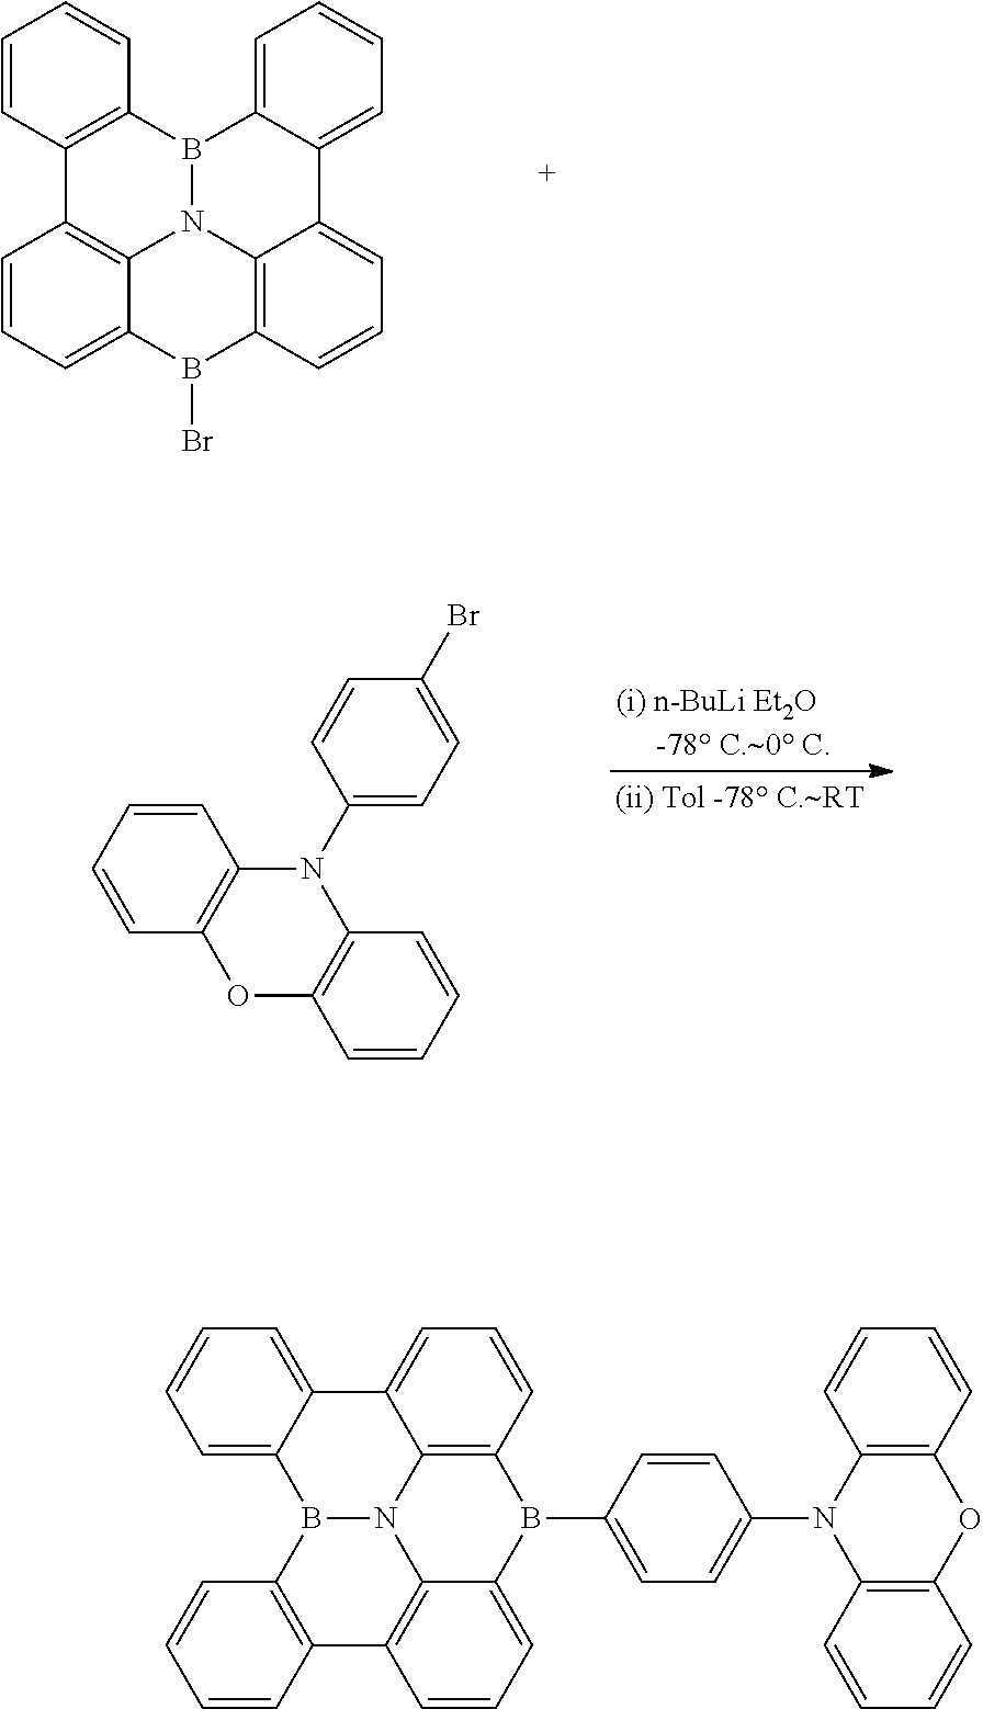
C1=CC2=C(C=C1)B1C3=CC=CC=C3C3=CC=CC4=C3N1C1=C2C=CC=C1B4Br.C1(N2C3=C(OC4=C2C=CC=C4)C=CC=C3)=CC=C(Br)C=C1.C1=C2C(=CC=C1)C1=CC=CC3=C1N1B2C2=C(C4=C1C(=CC=C4)B3C1=CC=C(N3C4=C(OC5=C3C=CC=C5)C=CC=C4)C=C1)C=CC=C2
